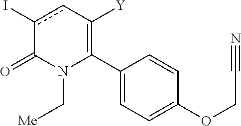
C1(C2=C([Y])cc(I)C(=O)N2C[Me])=CC=C(OCC#N)C=C1
